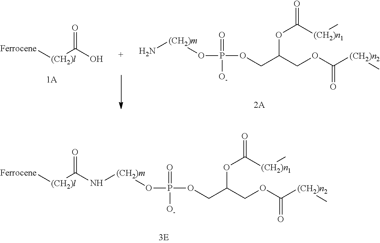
N([(CH2)m]OP(OCC(COC([(CH2)n2]C)=O)OC([(CH2)n1]C)=O)(=O)[O-])C([(CH2)l][Ferrocene])=O.[Ferrocene][(CH2)l]C(O)=O.N[(CH2)m]OP(OCC(COC([(CH2)n2]C)=O)OC([(CH2)n1]C)=O)(=O)[O-]
